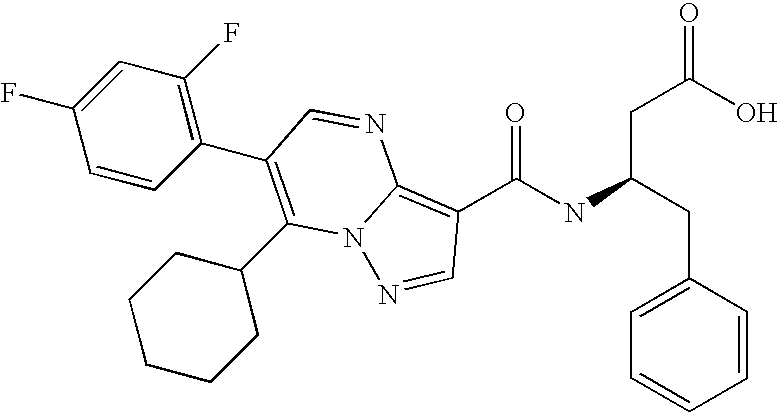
C1=CC=C(CC(NC(=O)C2=C3N(N=C2)C(C2CCCCC2)=C(C2=C(F)C=C(F)C=C2)C=N3)CC(O)=O)C=C1
